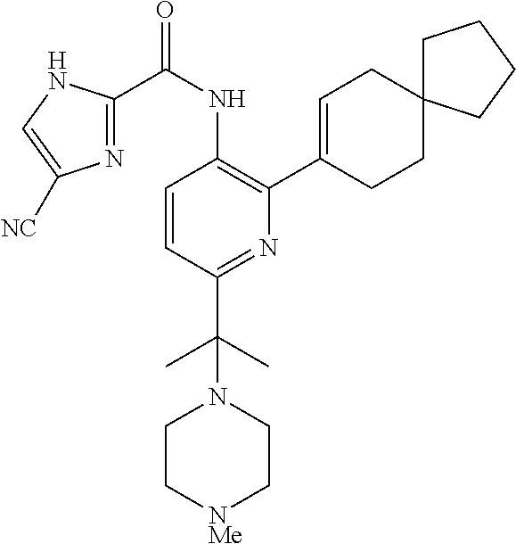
C1=CC(C(C)(C)N2CC[NMe]CC2)=NC(C2=CCC3(CC2)CCCC3)=C1NC(C1=NC([NC])=CN1)=O
